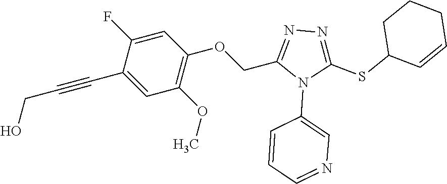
C1=C(F)C(C#CCO)=CC(OC)=C1OCC1=NN=C(SC2C=CCCC2)N1C1=CN=CC=C1
